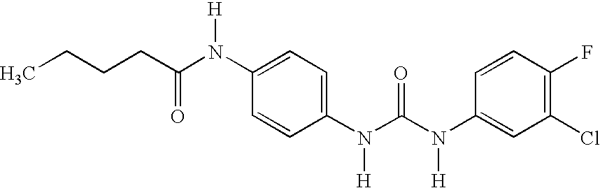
C(C(N(C1=CC=C(N(C(N(C2=CC(Cl)=C(F)C=C2)[H])=O)[H])C=C1)[H])=O)CCC
